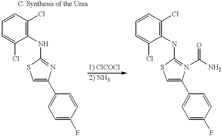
C1=CC(Cl)=C(NC2=NC(C3=CC=C(F)C=C3)=CS2)C(Cl)=C1.C1=CC(Cl)=C(NC2=N(C(=O)N)C(C3=CC=C(F)C=C3)=CS2)C(Cl)=C1
